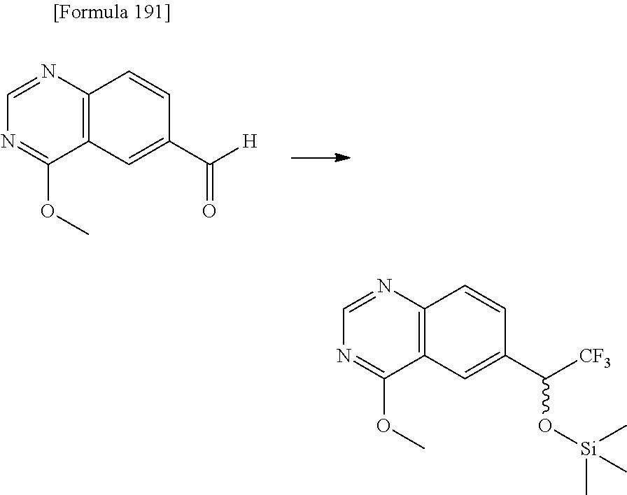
C12=C(N=CN=C1OC)C=CC(C([H])=O)=C2.C12=C(N=CN=C1OC)C=CC(C([CF3])O[Si](C)(C)C)=C2
